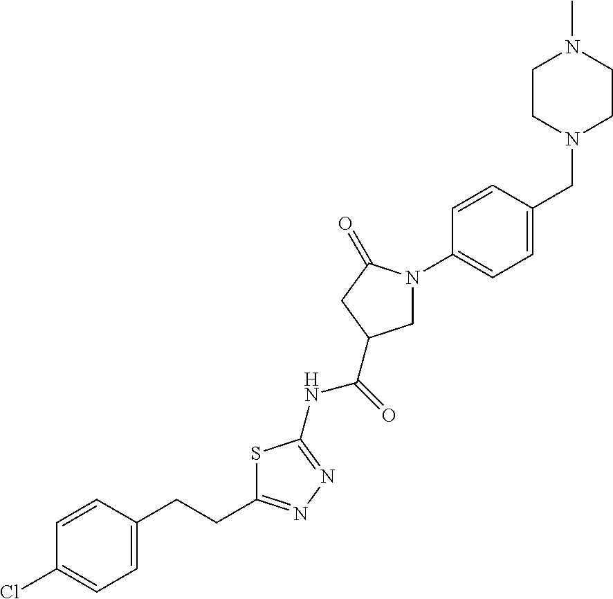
C1=CC(CCC2=NN=C(NC(=O)C3CN(C4=CC=C(CN5CCN(C)CC5)C=C4)C(=O)C3)S2)=CC=C1Cl
